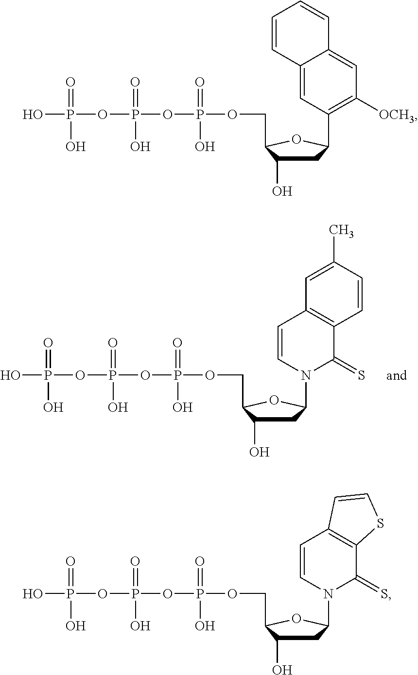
C1C(O)C(COP(=O)(O)OP(=O)(O)OP(O)(=O)O)OC1N1C(=S)C2=C(C=C1)C=C(C)C=C2.C1C(O)C(COP(=O)(O)OP(=O)(O)OP(O)(=O)O)OC1C1=C([OCH3])C=C2C(=C1)C=CC=C2.C1C(O)C(COP(=O)(O)OP(=O)(O)OP(O)(=O)O)OC1N1C(=S)C2=C(C=C1)C=CS2
